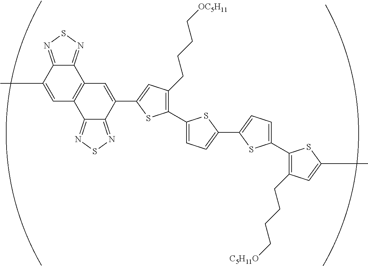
C12=NSN=C1C(C)=CC1=C2C=C(C2=CC(CCCC[OC5H11])=C(C3=CC=C(C4=CC=C(C5=C(CCCC[C5H11O])C=C(C)S5)S4)S3)S2)C2=NSN=C21
